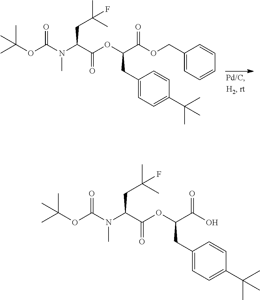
C(=O)(N(C(C(OC(C(OCC1=CC=CC=C1)=O)CC1=CC=C(C(C)(C)C)C=C1)=O)CC(F)(C)C)C)OC(C)(C)C.C(=O)(N(C(C(OC(C(O)=O)CC1=CC=C(C(C)(C)C)C=C1)=O)CC(F)(C)C)C)OC(C)(C)C
